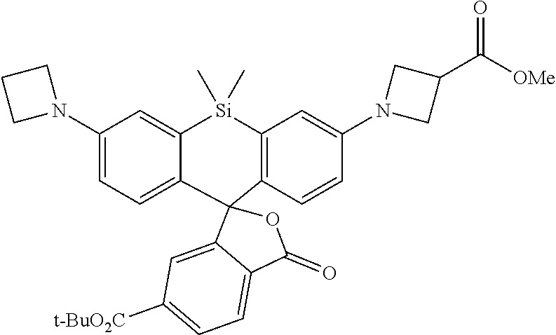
C1(N2CCC2)=CC=C2C(=C1)[Si](C)(C)C1=C(C23C2=CC([t-BuO2C])=CC=C2C(=O)O3)C=CC(N2CC(C([OMe])=O)C2)=C1
